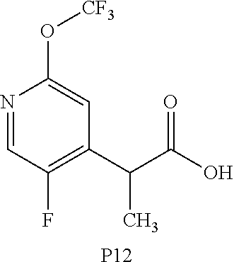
C1(F)=C(C(C(=O)O)C)C=C(O[CF3])N=C1.[P12]
